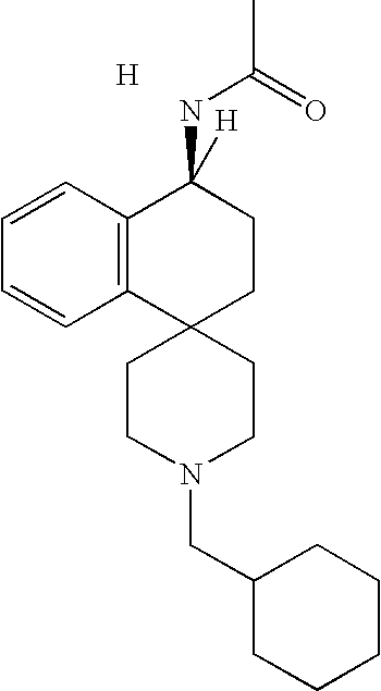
[H].C1=CC2=C(C=C1)C1(CCC2(NC(=O)C)[H])CCN(CC2CCCCC2)CC1
